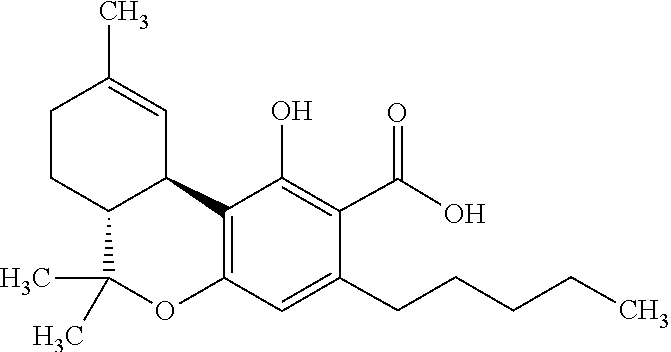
C1(C)=CC2C3=C(OC(C)(C)C2CC1)C=C(CCCCC)C(C(=O)O)=C3O
